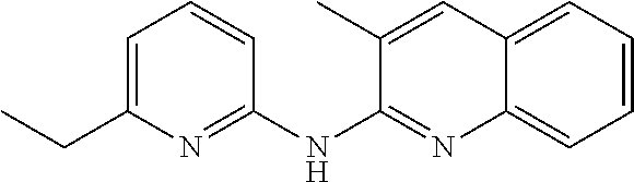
C1=C(CC)N=C(NC2=NC3=CC=CC=C3C=C2C)C=C1
